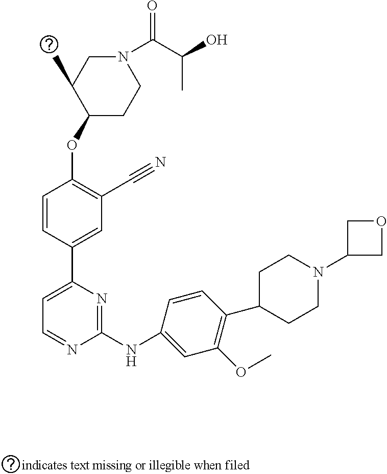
C1(NC2=CC(OC)=C(C3CCN(C4COC4)CC3)C=C2)=NC(C2=CC(C#N)=C(OC3CCN(C(C(O)C)=O)CC3C)C=C2)=CC=N1
